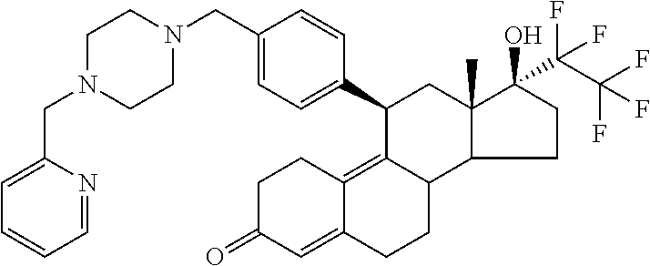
C1C(=O)C=C2C(=C3C(CC2)C2C(C)(CC3C3=CC=C(CN4CCN(CC5=CC=CC=N5)CC4)C=C3)C(O)(C(C(F)(F)F)(F)F)CC2)C1
